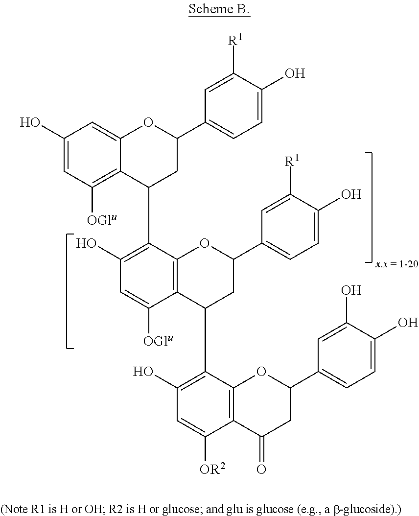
C1(O)=CC([OGlu])=C2C(=C1)OC(C1=CC=C(O)C([R1])=C1)CC2C1=C(O)C=C([OGlu])C2=C1OC(C1=CC=C(O)C([R1])=C1)CC2C1=C(O)C=C([OR2])C2=C1OC(C1=CC=C(O)C(O)=C1)CC2=O
